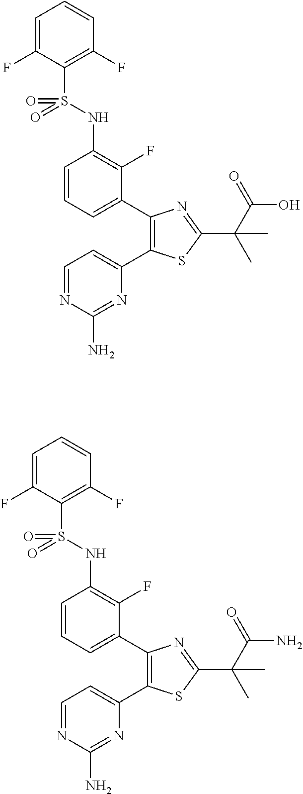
C1=CC=C(C2=C(C3=CC=NC(N)=N3)SC(C(C(=O)O)(C)C)=N2)C(F)=C1NS(=O)(=O)C1=C(F)C=CC=C1F.C1=CC=C(C2=C(C3=CC=NC(N)=N3)SC(C(C(=O)N)(C)C)=N2)C(F)=C1NS(=O)(=O)C1=C(F)C=CC=C1F
